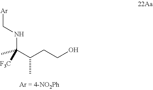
CC(C(CCO)C)(NC[Ar])[F3C]
